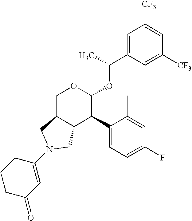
C1(C2C(OC(C3=CC([CF3])=CC([CF3])=C3)C)OCC3C2CN(C2=CC(=O)CCC2)C3)=CC=C(F)C=C1C
